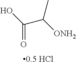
[0.5 HCl].OC(C([ONH2])C)=O
